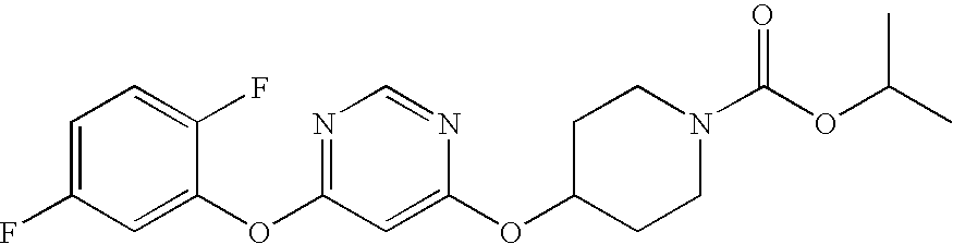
C1=C(F)C=C(OC2=NC=NC(OC3CCN(C(OC(C)C)=O)CC3)=C2)C(F)=C1
